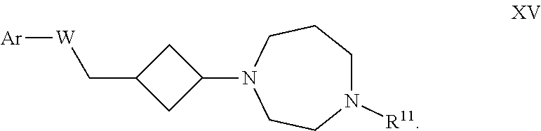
N1(C2CC(C[W][Ar])C2)CCN([R11])CCC1
